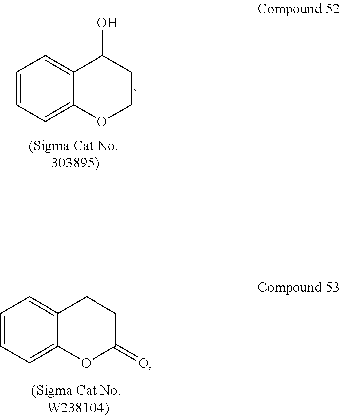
C1=CC=C2C(=C1)C(O)CCO2.C1=CC=C2C(=C1)CCC(=O)O2
